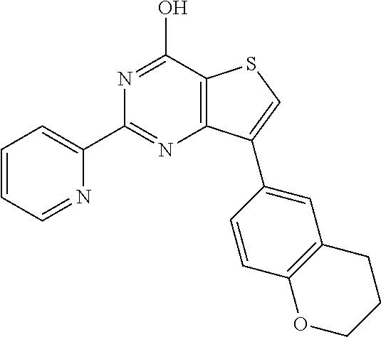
C1(C2=NC3=C(C(O)=N2)SC=C3C2=CC3=C(C=C2)OCCC3)=CC=CC=N1
